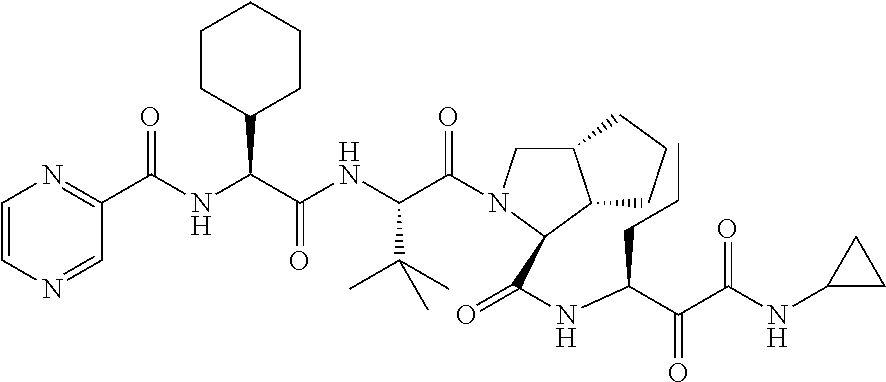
C1=CN=CC(C(NC(C(NC(C(=O)N2CC3C(C2C(=O)NC(C(C(NC2CC2)=O)=O)CCC)CCC3)C(C)(C)C)=O)C2CCCCC2)=O)=N1
